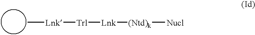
C[Lnk][Trl][Lnk][(Ntd)k][Nucl]
